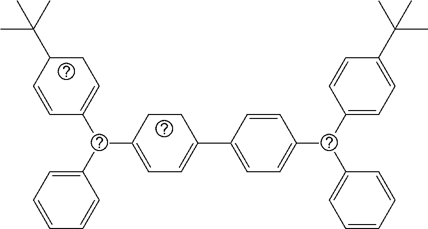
C1C(C(C)(C)C)C=CC(C(C2=CC=CC=C2)C2=CC=C(C3=CC=C(C(C4=CC=C(C(C)(C)C)C=C4)C4=CC=CC=C4)C=C3)CC2)=C1
